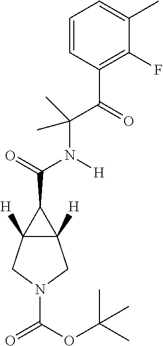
N(C(=O)C1C2([H])C1([H])CN(C(=O)OC(C)(C)C)C2)(C(C)(C(C1=C(F)C(C)=CC=C1)=O)C)[H]
